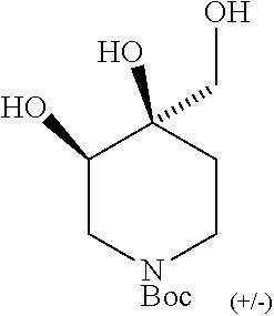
C1(O)C[NBoc]CCC1(O)CO
